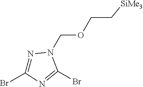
N1=C(Br)N=C(Br)N1COCC[SiMe3]
